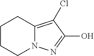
C1CCN2C(=C(Cl)C(O)=N2)C1
